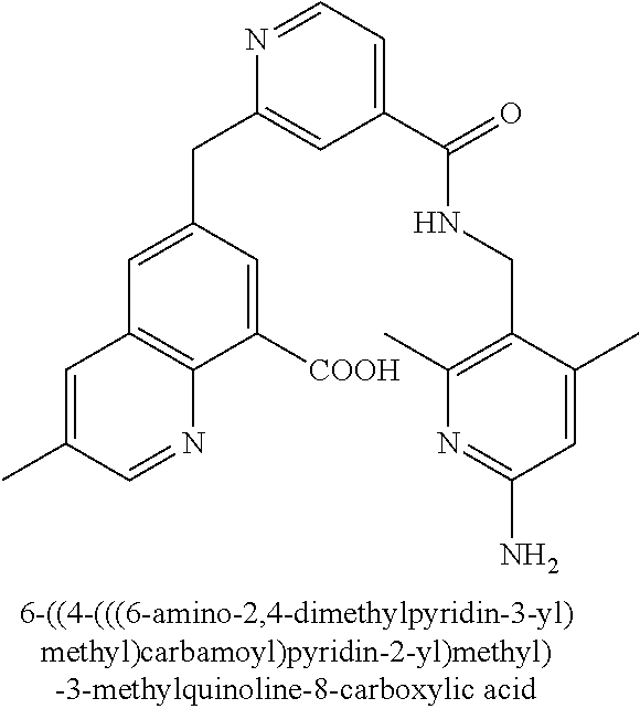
N1=CC=C(C(=O)NCC2=C(C)N=C(N)C=C2C)C=C1CC1=CC2=C(C([COOH])=C1)N=CC(C)=C2
